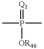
P([OR46])(C)(C)=[Q1]
